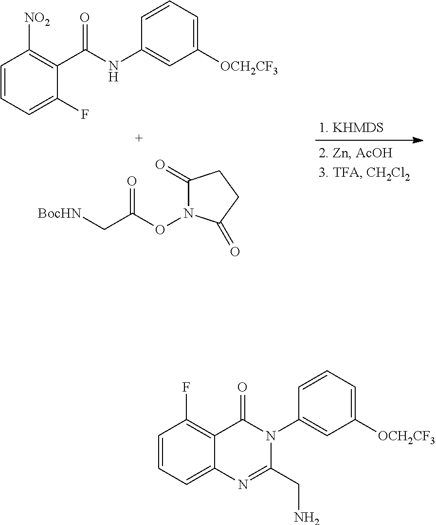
C1=CC=C(F)C(C(NC2=CC([OCH2CF3])=CC=C2)=O)=C1[NO2].C([BocHN])C(ON1C(=O)CCC1=O)=O.C1=CC=C2C(=C1F)C(=O)N(C1=CC([OCH2CF3])=CC=C1)C(CN)=N2
